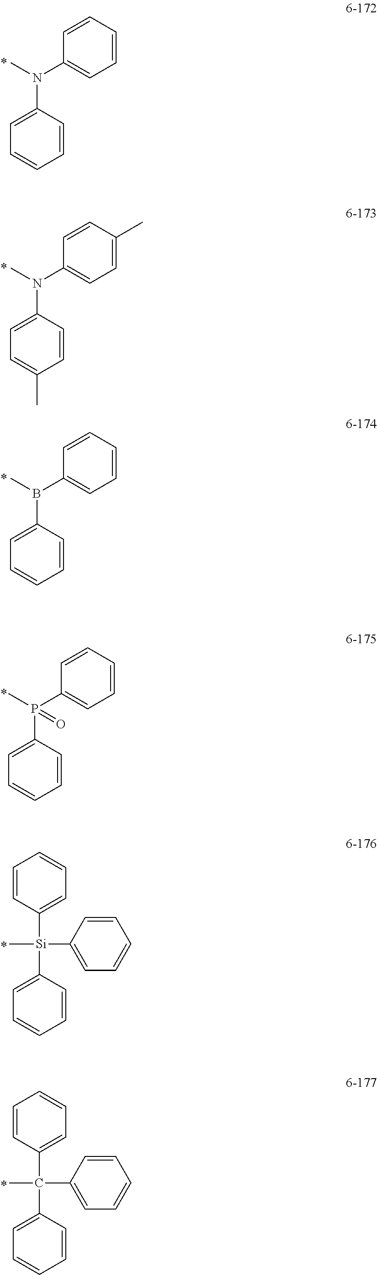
CN(C1=CC=CC=C1)C1=CC=CC=C1.CN(C1=CC=C(C)C=C1)C1=CC=C(C)C=C1.CB(C1=CC=CC=C1)C1=CC=CC=C1.CP(C1=CC=CC=C1)(C1=CC=CC=C1)=O.C1=CC([Si](C2=CC=CC=C2)(C2=CC=CC=C2)C)=CC=C1.C1=CC(C(C2=CC=CC=C2)(C2=CC=CC=C2)C)=CC=C1
